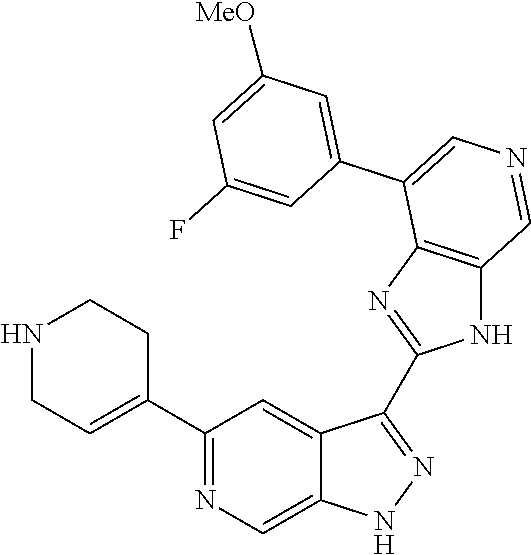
C1(C2=CCNCC2)=NC=C2C(=C1)C(C1=NC3=C(N1)C=NC=C3C1=CC([MeO])=CC(F)=C1)=NN2
